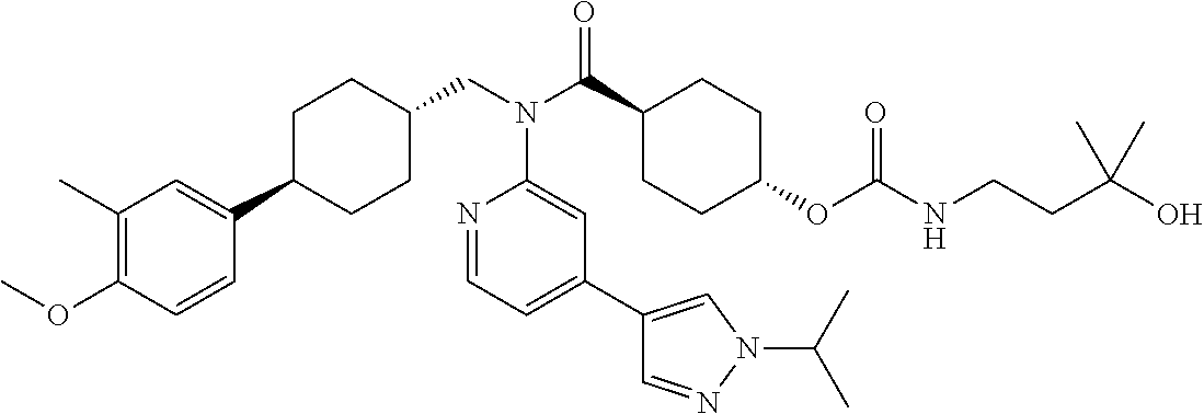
C1(C)=C(OC)C=CC(C2CCC(CN(C(C3CCC(OC(NCCC(O)(C)C)=O)CC3)=O)C3=CC(C4=CN(C(C)C)N=C4)=CC=N3)CC2)=C1
